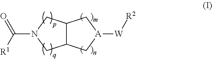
C12C(C[A]([W][R2])C1)CN(C([R1])=O)C2
